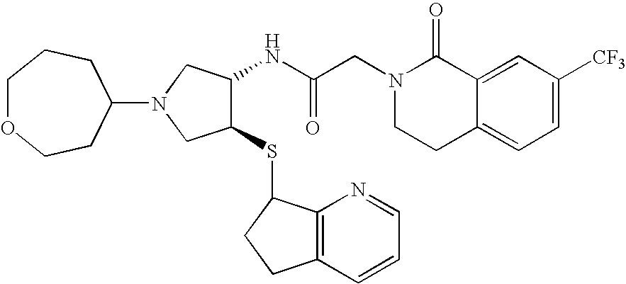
C12=CC([CF3])=CC=C1CCN(CC(NC1C(SC3C4=C(CC3)C=CC=N4)CN(C3CCOCCC3)C1)=O)C2=O
